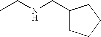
C1(CNCC)CCCC1
